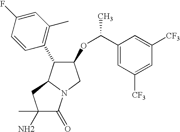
C1(N)(C)C(=O)N2C(C1)C(C1=C(C)C=C(F)C=C1)C(OC(C1=CC([CF3])=CC([CF3])=C1)C)C2
